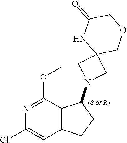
N1(C2C3=C(CC2)C=C(Cl)N=C3OC)CC2(C1)COCC(=O)N2
